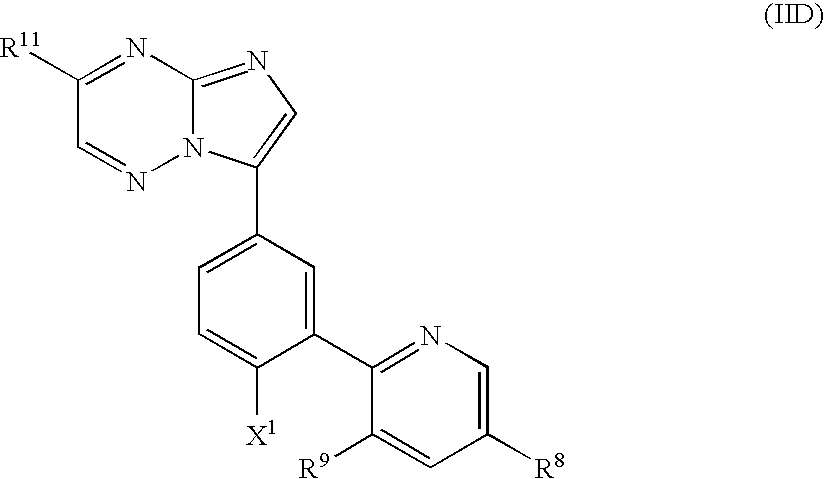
N1=CC([R11])=NC2=NC=C(C3=CC=C([X1])C(C4=NC=C([R8])C=C4[R9])=C3)N12
